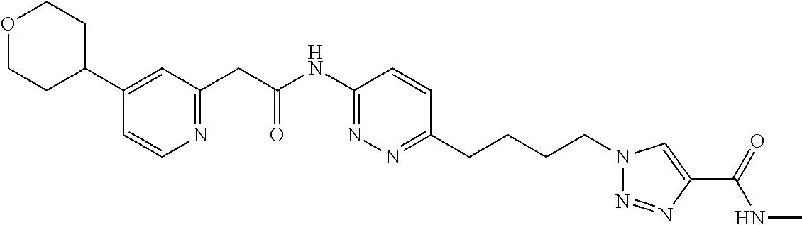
O1CCC(C2=CC(CC(NC3=NN=C(CCCCN4N=NC(C(=O)NC)=C4)C=C3)=O)=NC=C2)CC1
